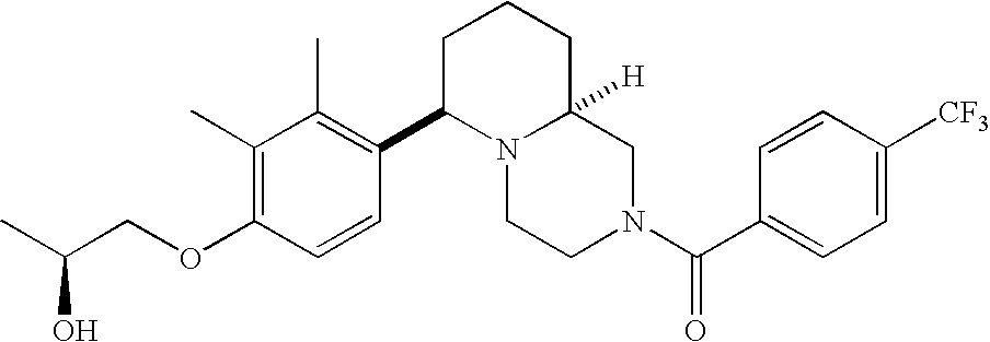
C(COC1=C(C)C(C)=C(C2N3C([H])(CCC2)CN(C(C2=CC=C([CF3])C=C2)=O)CC3)C=C1)(C)O
